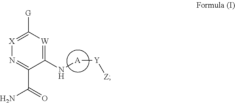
[A]([Y][Z])NC1=[W]C([G])=[X]N=C1C(N)=O
